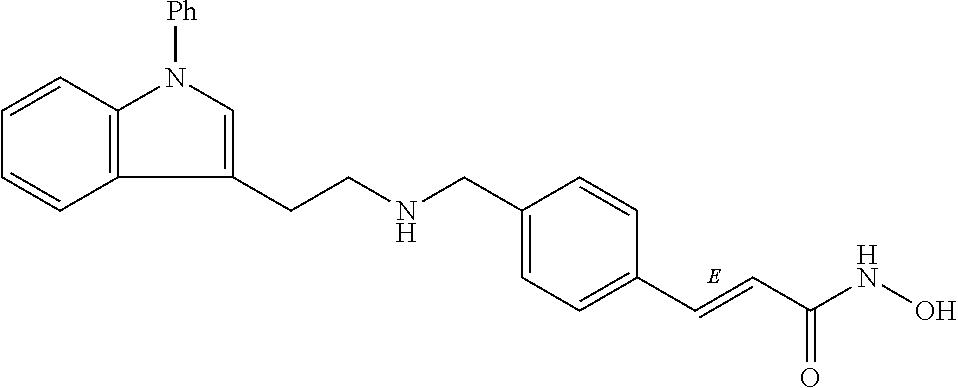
C1=C(CNCCC2=CN([Ph])C3=C2C=CC=C3)C=CC(C=CC(NO)=O)=C1
